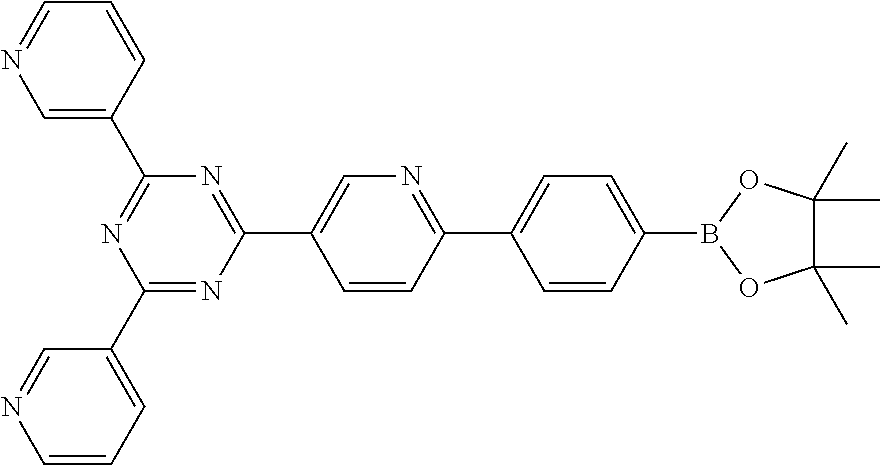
C1(C2=CC=CN=C2)=NC(C2=CN=C(C3=CC=C(B4OC(C)(C)C(C)(C)O4)C=C3)C=C2)=NC(C2=CN=CC=C2)=N1
